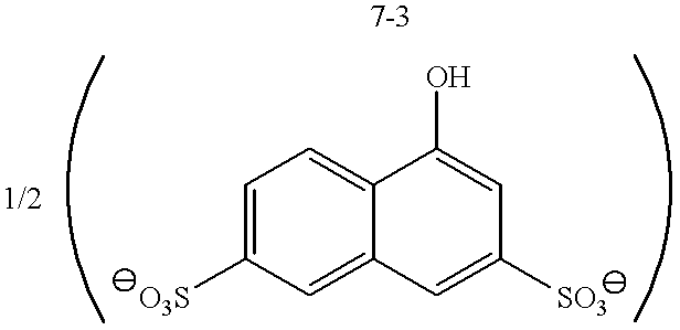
C1=C([O3S])C=C2C(=C1)C(O)=CC([SO3])=C2
